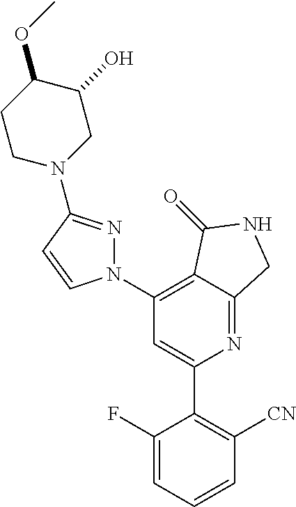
C1(N2N=C(N3CC(O)C(OC)CC3)C=C2)=C2C(=NC(C3=C([CN])C=CC=C3F)=C1)CNC2=O
